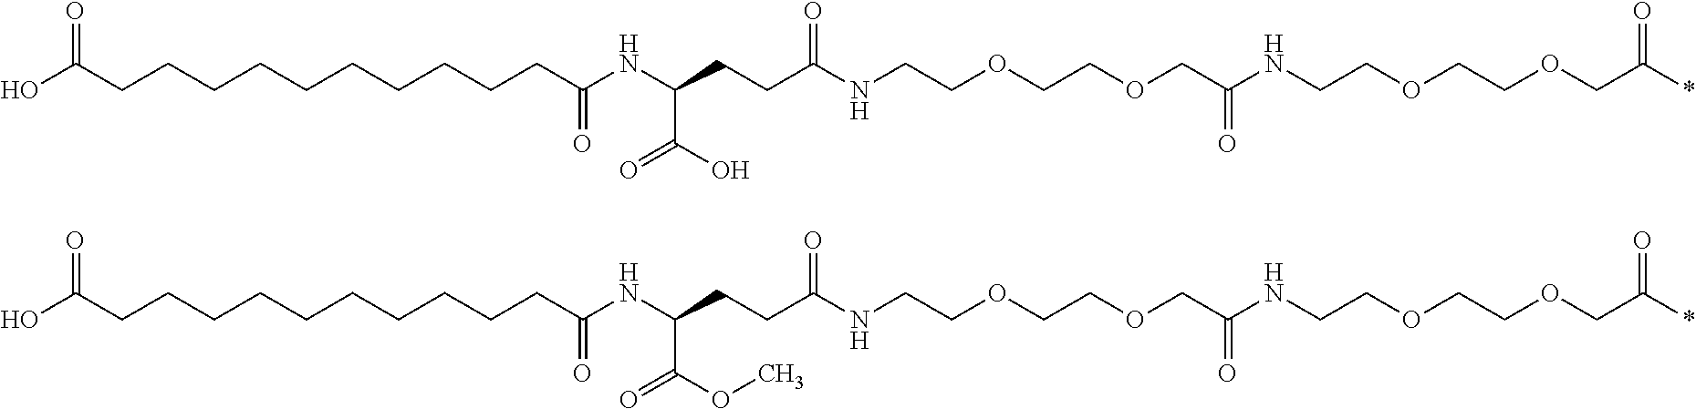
OC(CCCCCCCCCCC(NC(CCC(NCCOCCOCC(NCCOCCOCC(*)=O)=O)=O)C(O)=O)=O)=O.OC(CCCCCCCCCCC(NC(CCC(NCCOCCOCC(NCCOCCOCC(*)=O)=O)=O)C(=O)OC)=O)=O
